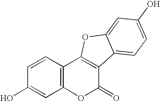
C1(O)=CC2=C(C=C1)C1=C(C(=O)O2)C2=CC=C(O)C=C2O1
